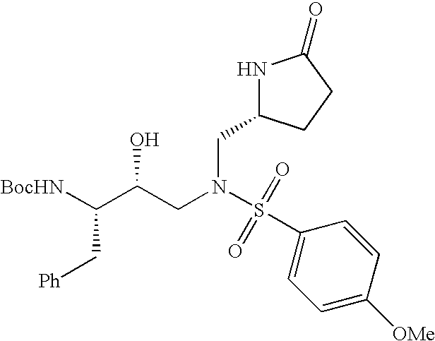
C(C(CN(S(C1=CC=C([OMe])C=C1)(=O)=O)CC1NC(=O)CC1)O)([BocHN])C[Ph]
